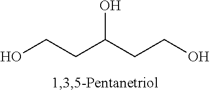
OCCC(CCO)O
